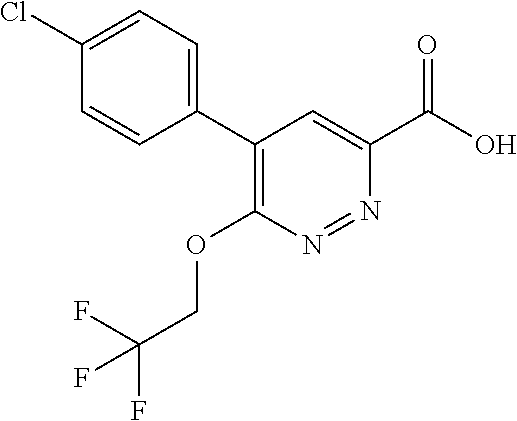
C1(C2=CC=C(Cl)C=C2)=C(OCC(F)(F)F)N=NC(C(O)=O)=C1
